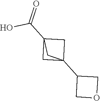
OC(C12CC(C3COC3)(C1)C2)=O
